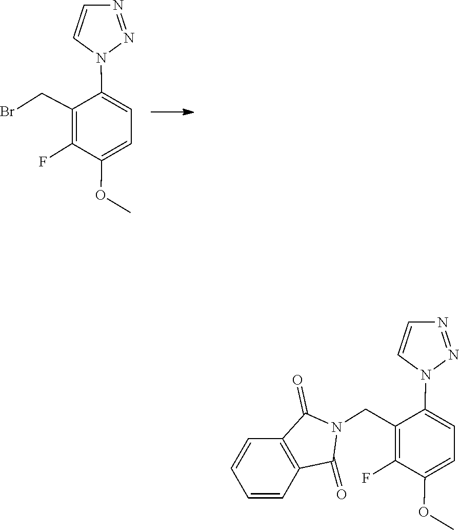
O(C)C1=CC=C(N2C=CN=N2)C(CBr)=C1F.C1=CC2=C(C(=O)N(CC3=C(F)C(OC)=CC=C3N3N=NC=C3)C2=O)C=C1
